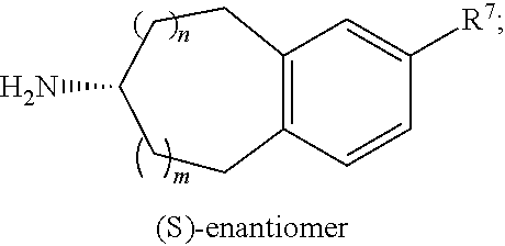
C1CC2=C(CCC1N)C=C([R7])C=C2
